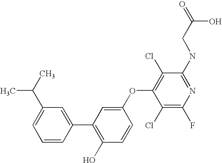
O=C(CNC1=NC(F)=C(Cl)C(OC2=CC(C3=CC(C(C)C)=CC=C3)=C(O)C=C2)=C1Cl)O
